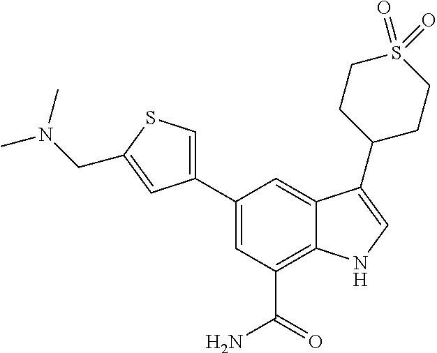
C1(C2=CSC(CN(C)C)=C2)=CC(C(=O)N)=C2C(=C1)C(C1CCS(=O)(=O)CC1)=CN2
